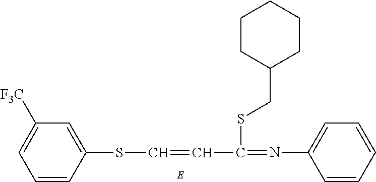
S(C=CC(SCC1CCCCC1)=NC1=CC=CC=C1)C1=CC([F3C])=CC=C1
